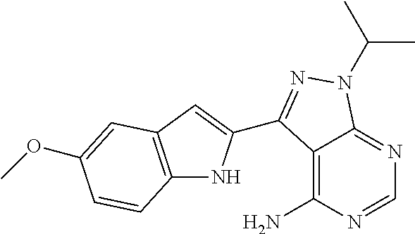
C12=C(C=C(C3=NN(C(C)C)C4=NC=NC(N)=C43)N1)C=C(OC)C=C2
